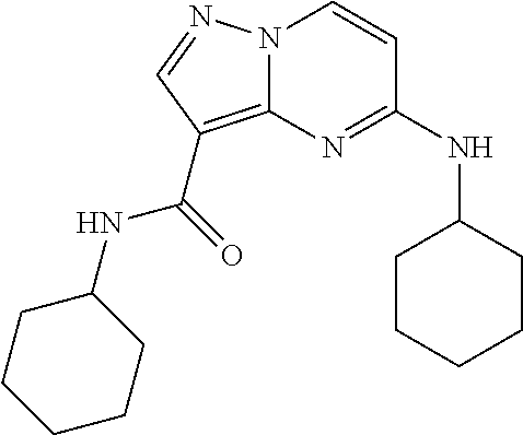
N12C(=C(C(NC3CCCCC3)=O)C=N1)N=C(NC1CCCCC1)C=C2
